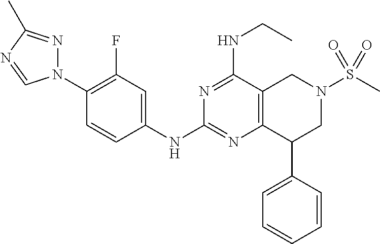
C1(N2N=C(C)N=C2)=C(F)C=C(NC2=NC3=C(C(NCC)=N2)CN(S(C)(=O)=O)CC3C2=CC=CC=C2)C=C1
